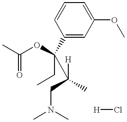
C1(OC)=CC=CC(C(OC(C)=O)(CC)C([H])(CN(C)C)C)=C1.[H]Cl
